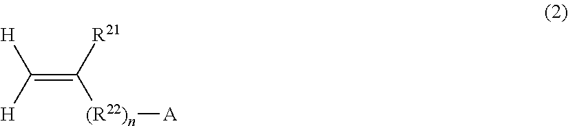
C([H])([H])=C([R21])[(R22)n][A]
